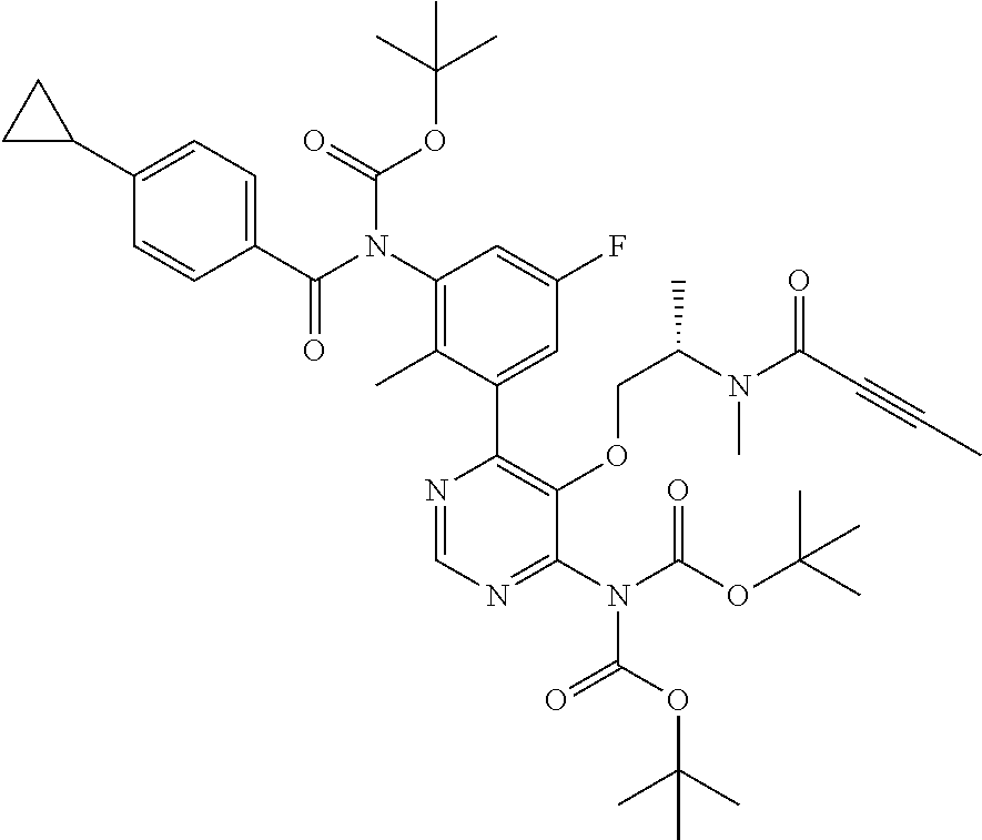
C1=CC(C(N(C(OC(C)(C)C)=O)C2=C(C)C(C3=C(OCC(C)N(C)C(C#CC)=O)C(N(C(OC(C)(C)C)=O)C(OC(C)(C)C)=O)=NC=N3)=CC(F)=C2)=O)=CC=C1C1CC1
